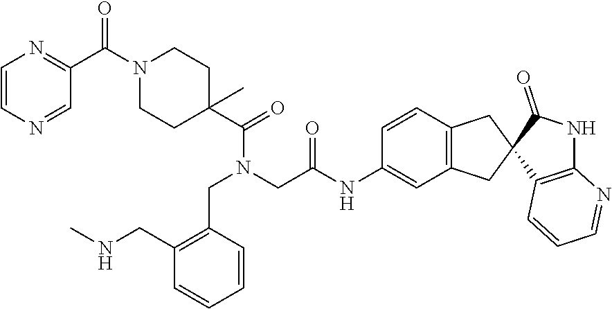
C1=NC=CN=C1C(N1CCC(C(N(CC2=C(CNC)C=CC=C2)CC(NC2=CC3=C(C=C2)CC2(C3)C3=C(NC2=O)N=CC=C3)=O)=O)(C)CC1)=O
